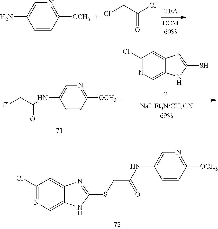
C1=C(N)C=CC([OCH3])=N1.ClCC(Cl)=O.C1(Cl)=NC=C2C(=C1)N=C(S)N2.ClCC(NC1=CN=C([OCH3])C=C1)=O.C1(Cl)=NC=C2C(=C1)N=C(SCC(NC1=CN=C([OCH3])C=C1)=O)N2
